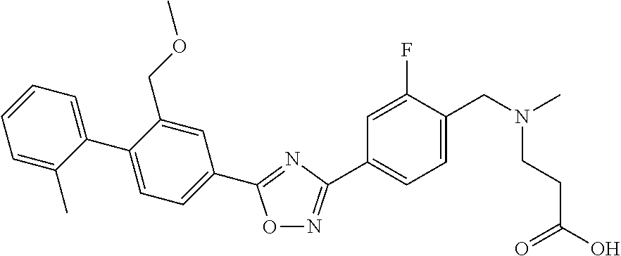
C1=CC=C(C2=CC=C(C3=NC(C4=CC=C(CN(C)CCC(O)=O)C(F)=C4)=NO3)C=C2COC)C(C)=C1
